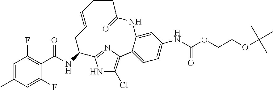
C1=C(C)C=C(F)C(C(NC2CC=CCCC(=O)NC3=CC(NC(OCCOC(C)(C)C)=O)=CC=C3C3=C(Cl)NC2=N3)=O)=C1F
